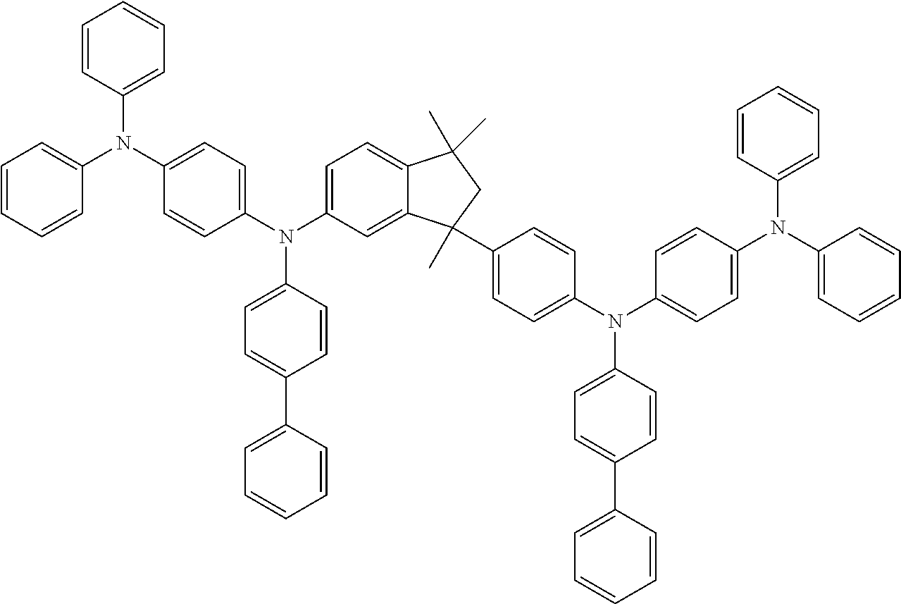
C1=CC(N(C2=CC=C3C(=C2)C(C2=CC=C(N(C4=CC=C(C5=CC=CC=C5)C=C4)C4=CC=C(N(C5=CC=CC=C5)C5=CC=CC=C5)C=C4)C=C2)(C)CC3(C)C)C2=CC=C(N(C3=CC=CC=C3)C3=CC=CC=C3)C=C2)=CC=C1C1=CC=CC=C1
